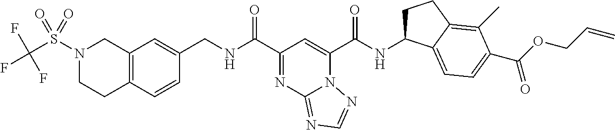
C12=C(C=CC(CNC(=O)C3=NC4=NC=NN4C(C(=O)NC4CCC5=C(C)C(C(=O)OCC=C)=CC=C45)=C3)=C1)CCN(S(C(F)(F)F)(=O)=O)C2
